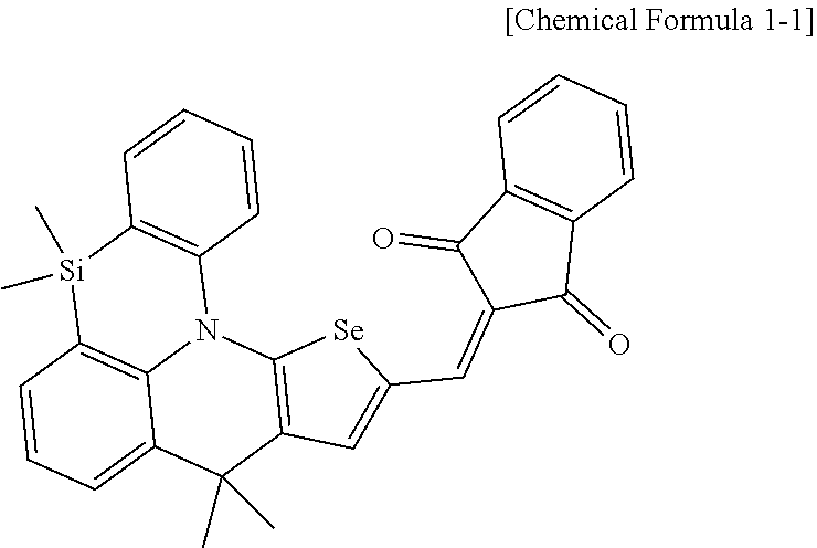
C12=C(C=CC=C1)N1C3=C([Si]2(C)C)C=CC=C3C(C)(C)C2=C1[Se]C(C=C1C(=O)C3=C(C1=O)C=CC=C3)=C2
